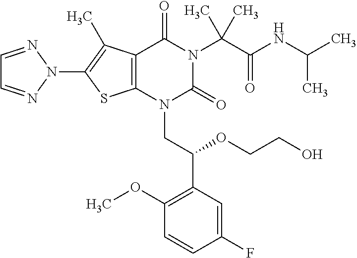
C12=C(C(C)=C(N3N=CC=N3)S1)C(=O)N(C(C(NC(C)C)=O)(C)C)C(=O)N2CC(C1=C(OC)C=CC(F)=C1)OCCO
